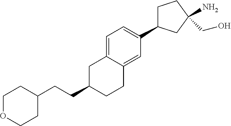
C1=C2C(=CC(C3CCC(N)(CO)C3)=C1)CCC(CCC1CCOCC1)C2
